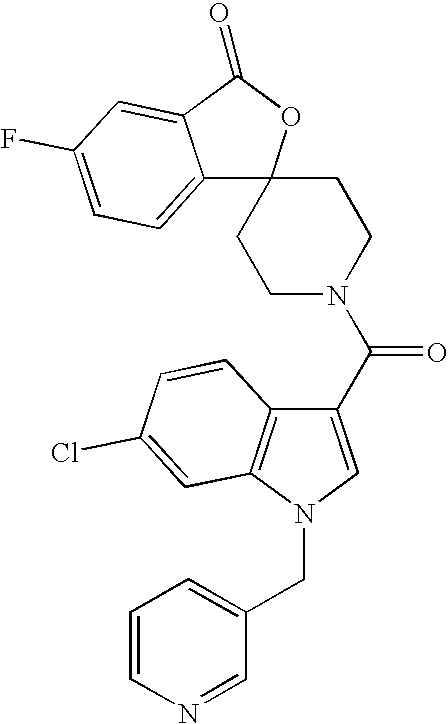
C12=CC=C(F)C=C1C(=O)OC21CCN(C(C2=CN(CC3=CC=CN=C3)C3=C2C=CC(Cl)=C3)=O)CC1
